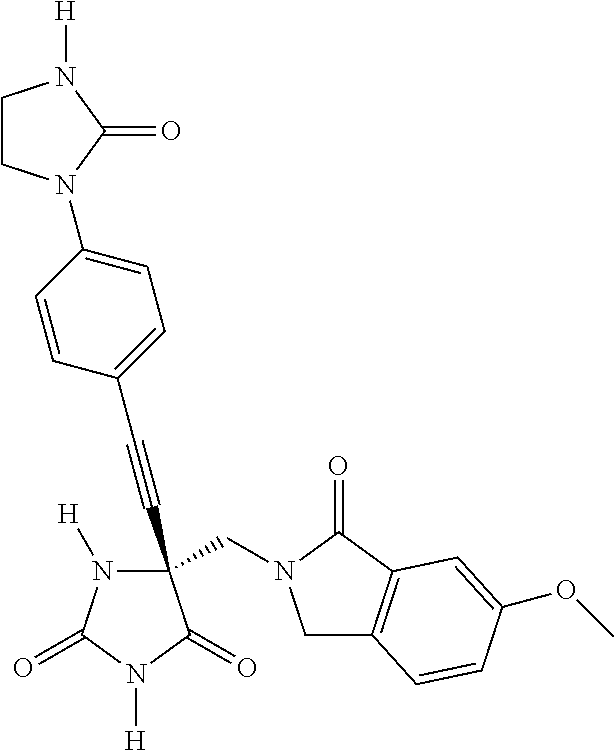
C(#CC1(CN2CC3=C(C2=O)C=C(OC)C=C3)N([H])C(=O)N([H])C1=O)C1=CC=C(N2CCN([H])C2=O)C=C1
